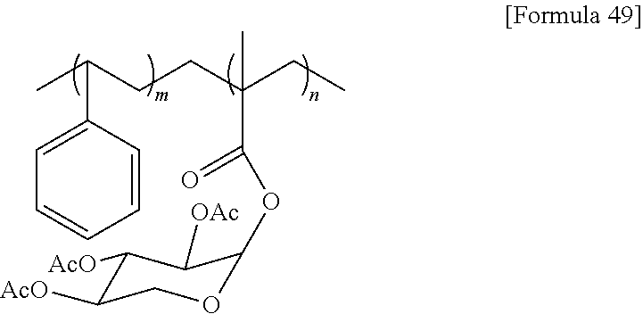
C1([AcO])C([AcO])COC(OC(C(CCC(C)C2=CC=CC=C2)(CC)C)=O)C1[OAc]
